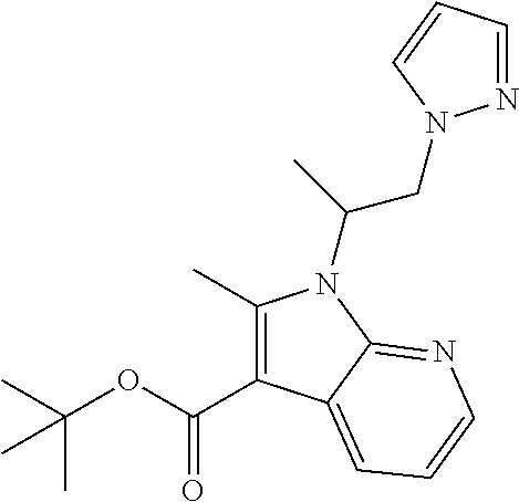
C(OC(C)(C)C)(=O)C1=C(C)N(C(CN2N=CC=C2)C)C2=NC=CC=C12
